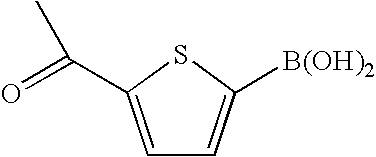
C1=C(C(=O)C)SC([B(OH)2])=C1
